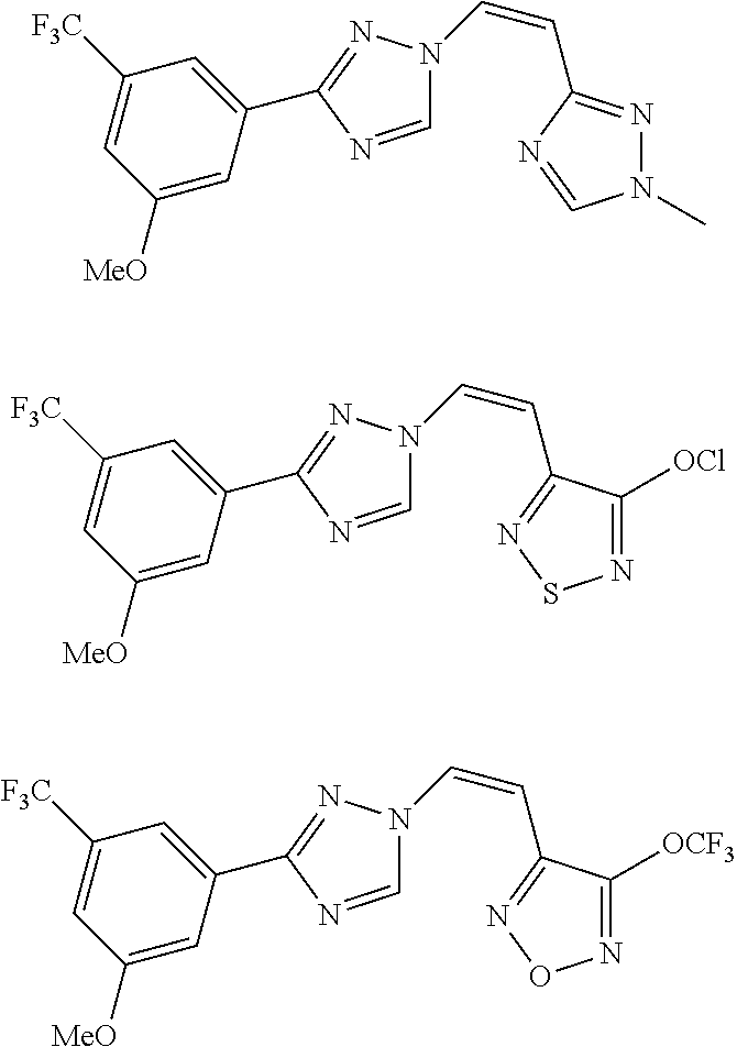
C1([MeO])=CC(C2=NN(C=CC3=NN(C)C=N3)C=N2)=CC([F3C])=C1.C1([MeO])=CC(C2=NN(C=CC3=NSN=C3[OCl])C=N2)=CC([F3C])=C1.C1([MeO])=CC(C2=NN(C=CC3=NON=C3[OCF3])C=N2)=CC([F3C])=C1
